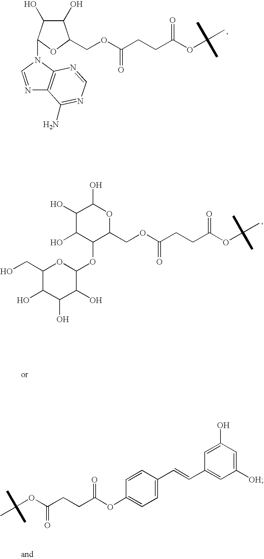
C(OC(CCC(OCC1C(O)C(O)C(N2C3=C(N=C2)C(N)=NC=N3)O1)=O)=O)(C)(C)C.C(OC(CCC(OCC1OC(O)C(O)C(O)C1OC1OC(CO)C(O)C(O)C1O)=O)=O)(C)(C)C.C(OC(CCC(OC1=CC=C(C=CC2=CC([OH])=CC(O)=C2)C=C1)=O)=O)(C)(C)C
